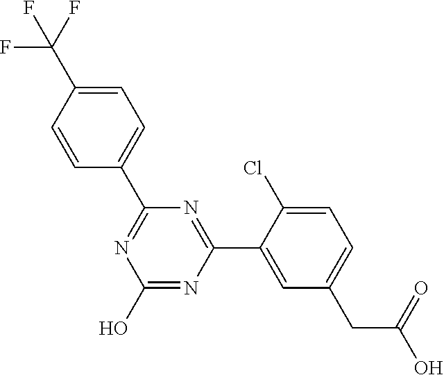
OC1=NC(C2=CC(CC(=O)O)=CC=C2Cl)=NC(C2=CC=C(C(F)(F)F)C=C2)=N1
